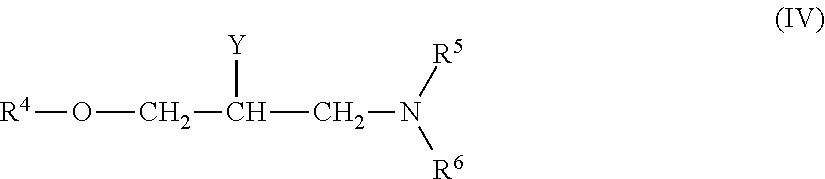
O(CC(CN([R6])[R5])[Y])[R4]
